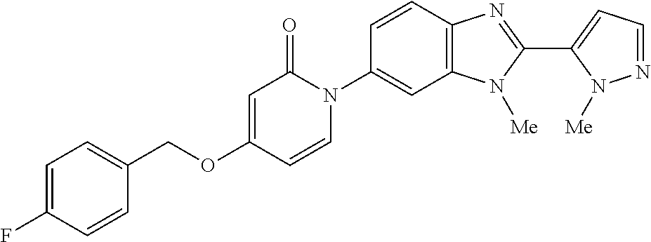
C(OC1=CC(=O)N(C2=CC3=C(C=C2)N=C(C2=CC=NN2[Me])N3[Me])C=C1)C1=CC=C(F)C=C1
